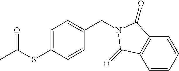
C1=C(SC(C)=O)C=CC(CN2C(=O)C3=C(C=CC=C3)C2=O)=C1
